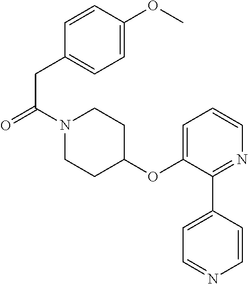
C1(OC2=CC=CN=C2C2=CC=NC=C2)CCN(C(CC2=CC=C(OC)C=C2)=O)CC1
